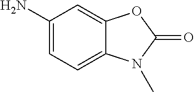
C1(N)=CC=C2C(=C1)OC(=O)N2C
